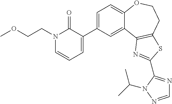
C1(C2=CC=CN(CCOC)C2=O)=CC=C2C(=C1)C1=C(CCO2)SC(C2=NC=NN2C(C)C)=N1
